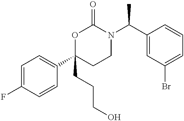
C1=C(F)C=CC(C2(CCCO)CCN(C(C3=CC(Br)=CC=C3)C)C(=O)O2)=C1
